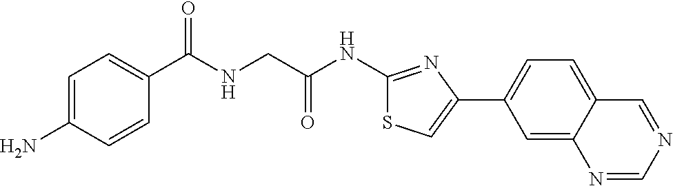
C1=C(N)C=CC(C(NCC(NC2=NC(C3=CC=C4C(=C3)N=CN=C4)=CS2)=O)=O)=C1
